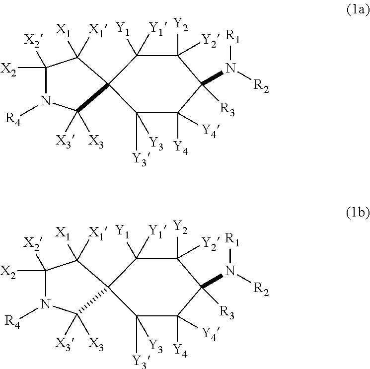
C1([Y2])([Y2])C([Y1])([Y1])C2(C([Y3])([Y3])C([Y4])([Y4])C1(N([R2])[R1])[R3])C([X3])([X3])N([R4])C([X2])([X2])C2([X1])[X1].C1([Y2])([Y2])C([Y1])([Y1])C2(C([Y3])([Y3])C([Y4])([Y4])C1(N([R2])[R1])[R3])C([X3])([X3])N([R4])C([X2])([X2])C2([X1])[X1]
